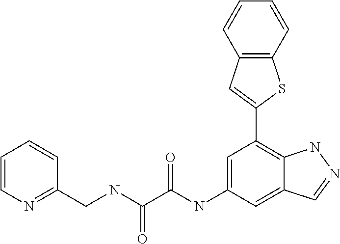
N(C(=O)C(=O)NC1=CC(C2=CC3=C(S2)C=CC=C3)=C2C(=C1)C=NN2)CC1=NC=CC=C1
